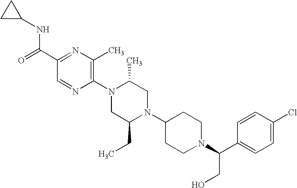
C1(C(=O)NC2CC2)=NC(C)=C(N2CC(CC)N(C3CCN(C(C4=CC=C(Cl)C=C4)CO)CC3)CC2C)N=C1
